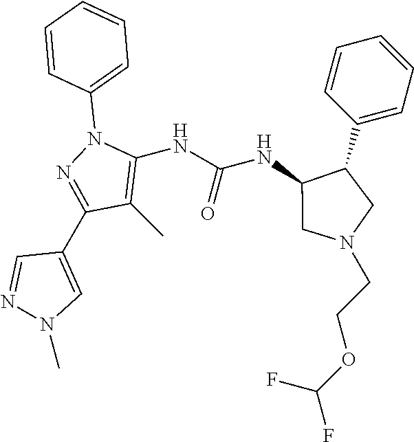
C1(C)=C(NC(=O)NC2CN(CCOC(F)F)CC2C2=CC=CC=C2)N(C2=CC=CC=C2)N=C1C1=CN(C)N=C1
